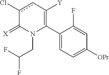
C1(C2=C([Y])cc(Cl)C(=[X])N2CC(F)F)=CC=C([OPr])C=C1F
